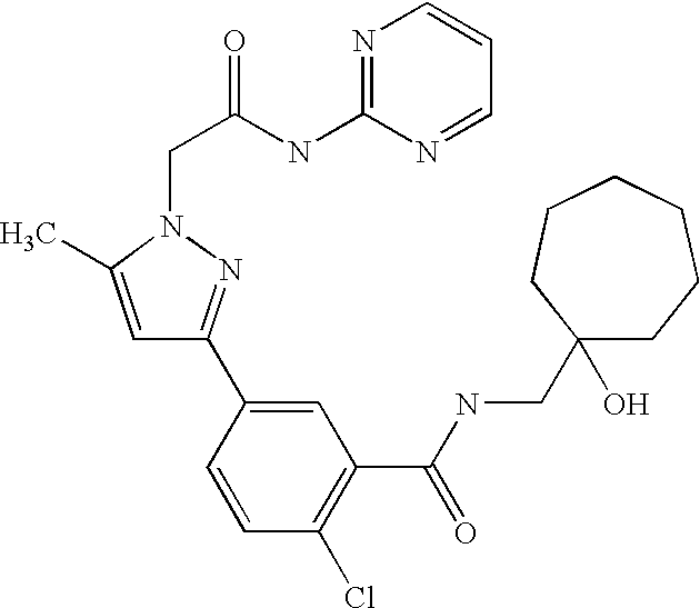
C1=C(C)N(CC(NC2=NC=CC=N2)=O)N=C1C1=CC(C(NCC2(O)CCCCCC2)=O)=C(Cl)C=C1
